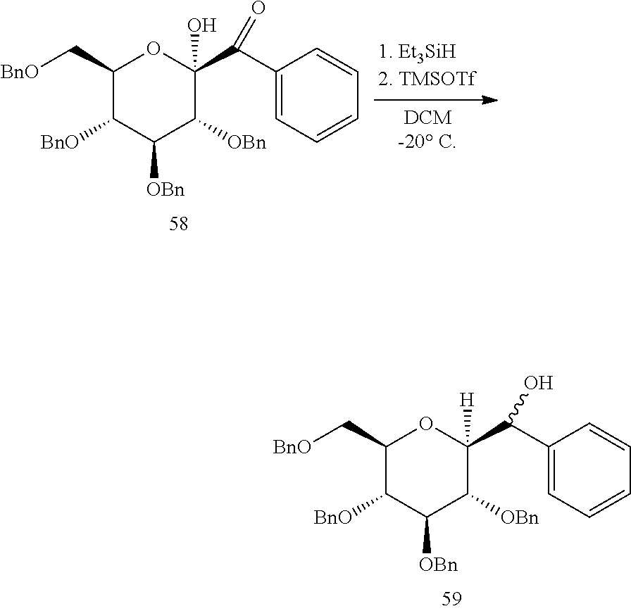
C1(C[BnO])C([BnO])C([OBn])C([OBn])C(C(C2=CC=CC=C2)O)([H])O1.C1(C[BnO])C([BnO])C([OBn])C([OBn])C(C(C2=CC=CC=C2)=O)(O)O1
